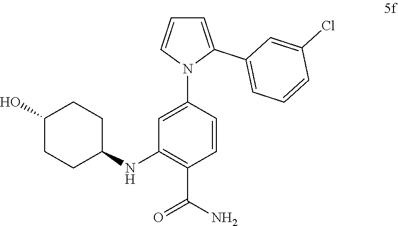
C1=C(C2=CC=CC(Cl)=C2)N(C2=CC(NC3CCC(O)CC3)=C(C(N)=O)C=C2)C=C1
